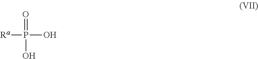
[Ra]P(=O)(O)O
